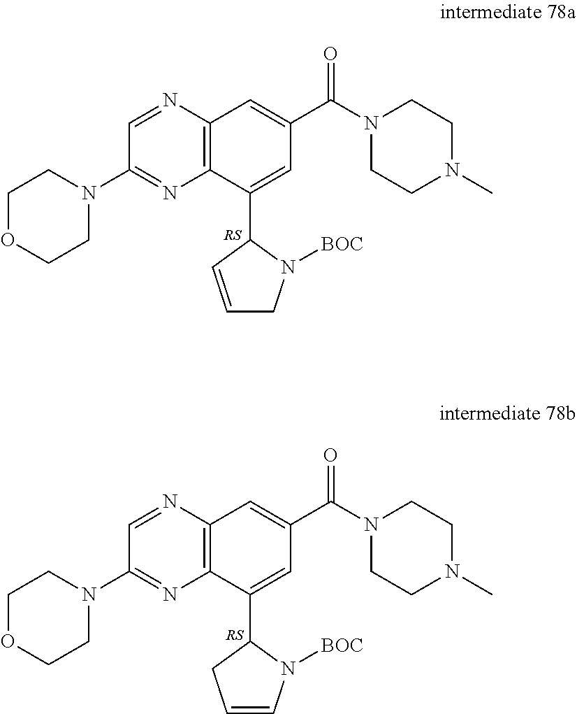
C12=C(N=CC(N3CCOCC3)=N1)C=C(C(N1CCN(C)CC1)=O)C=C2C1C=CCN1[BOC].C12=C(N=CC(N3CCOCC3)=N1)C=C(C(N1CCN(C)CC1)=O)C=C2C1CC=CN1[BOC]
